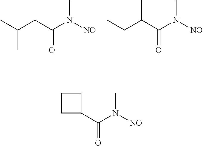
CC(CC(N(C)[NO])=O)C.CCC(C(N(C)[NO])=O)C.C1(C(N(C)[NO])=O)CCC1
